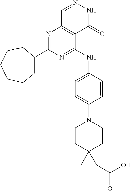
N1=C(NC2=CC=C(N3CCC4(CC3)CC4C(O)=O)C=C2)C2=C(N=C1C1CCCCCC1)C=NNC2=O
